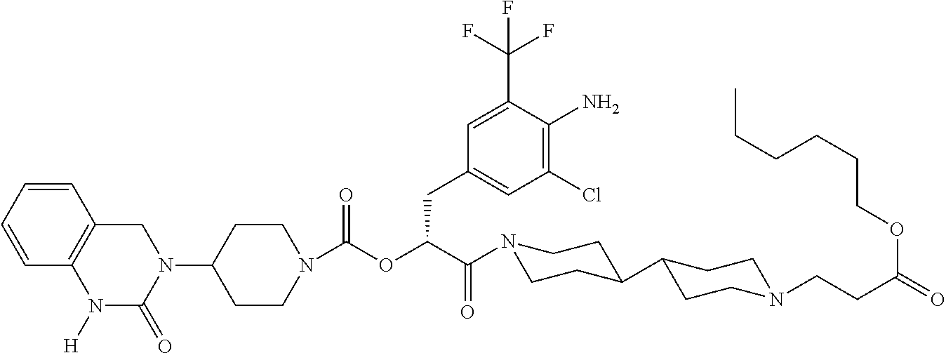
C1(N2C(=O)N([H])C3=C(C=CC=C3)C2)CCN(C(OC(C(=O)N2CCC(C3CCN(CCC(=O)OCCCCCC)CC3)CC2)CC2=CC(Cl)=C(N)C(C(F)(F)F)=C2)=O)CC1
